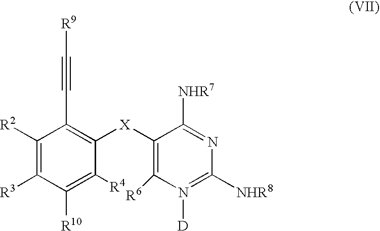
C1([R2])=C([R3])C([R10])=C([R4])C([X]C2=C([R6])N([D])=C([NHR8])N=C2[NHR7])=C1C#C[R9]
